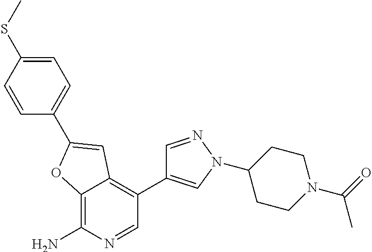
C12=C(N)N=CC(C3=CN(C4CCN(C(C)=O)CC4)N=C3)=C1C=C(C1=CC=C(SC)C=C1)O2
